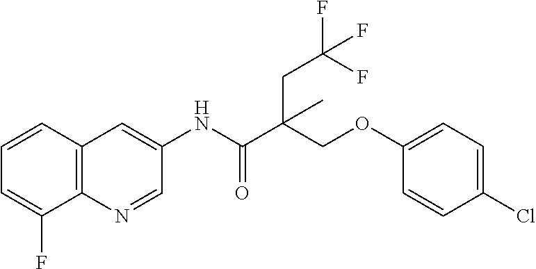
C1=CC2=C(C(F)=C1)N=CC(NC(=O)C(COC1=CC=C(Cl)C=C1)(CC(F)(F)F)C)=C2
